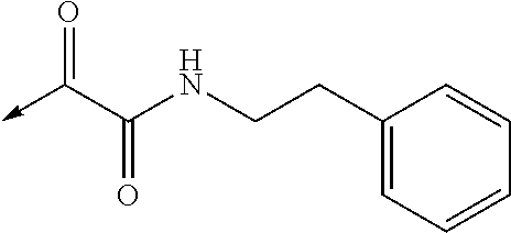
C1(CCNC(C(->C)=O)=O)=CC=CC=C1
